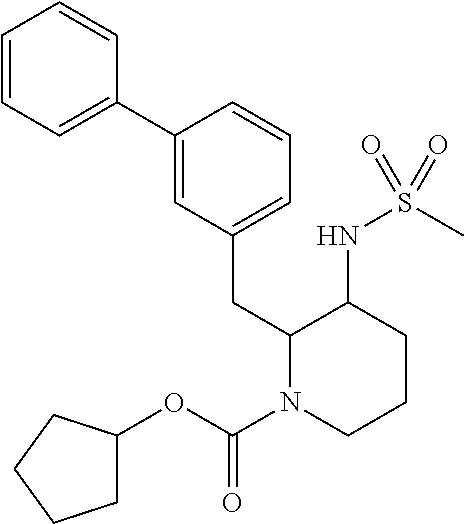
C1=CC=C(C2=CC(CC3N(C(=O)OC4CCCC4)CCCC3NS(C)(=O)=O)=CC=C2)C=C1
